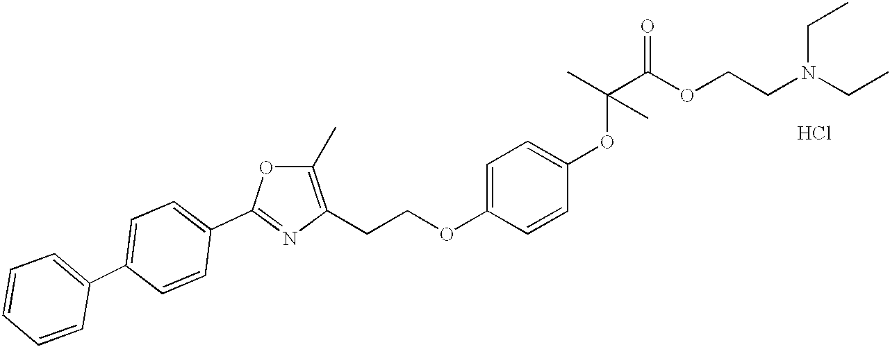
Cl.C1=CC(C2=CC=C(C3=NC(CCOC4=CC=C(OC(C(OCCN(CC)CC)=O)(C)C)C=C4)=C(C)O3)C=C2)=CC=C1
